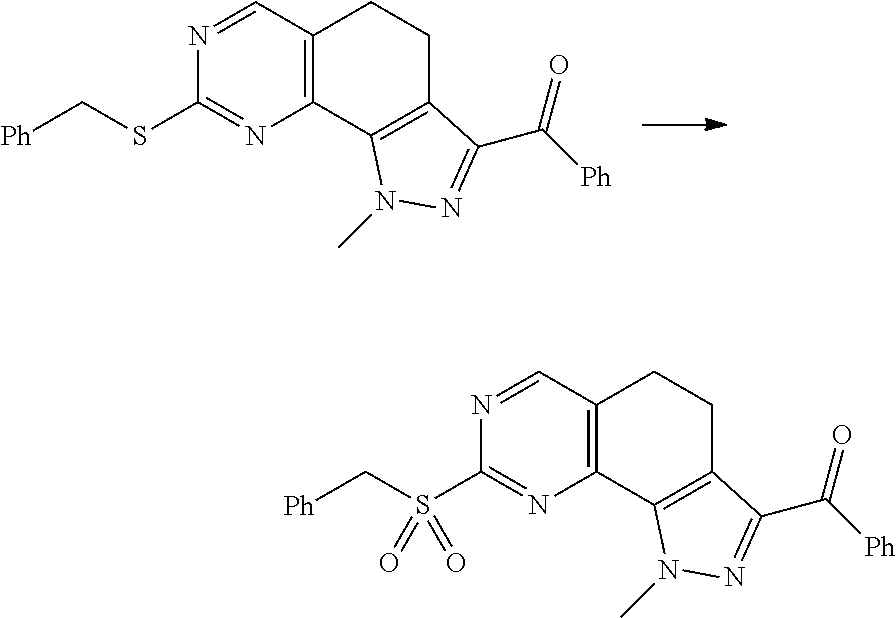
C12=C(C3=C(CC1)C(C(=O)[Ph])=NN3C)N=C(SC[Ph])N=C2.C12=C(C3=C(CC1)C(C(=O)[Ph])=NN3C)N=C(S(C[Ph])(=O)=O)N=C2
